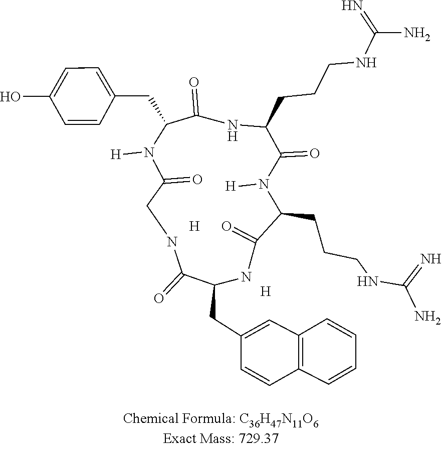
N1C(CCCNC(=N)N)C(=O)N([H])C(CCCNC(N)=N)C(=O)NC(CC2=CC3=C(C=CC=C3)C=C2)C(=O)NCC(=O)N([H])C(CC2=CC=C(O)C=C2)C1=O.[H].[H]
